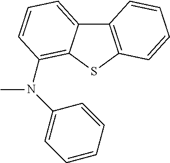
C1=CC=CC(N(C)C2=C3C(=CC=C2)C2=C(S3)C=CC=C2)=C1
